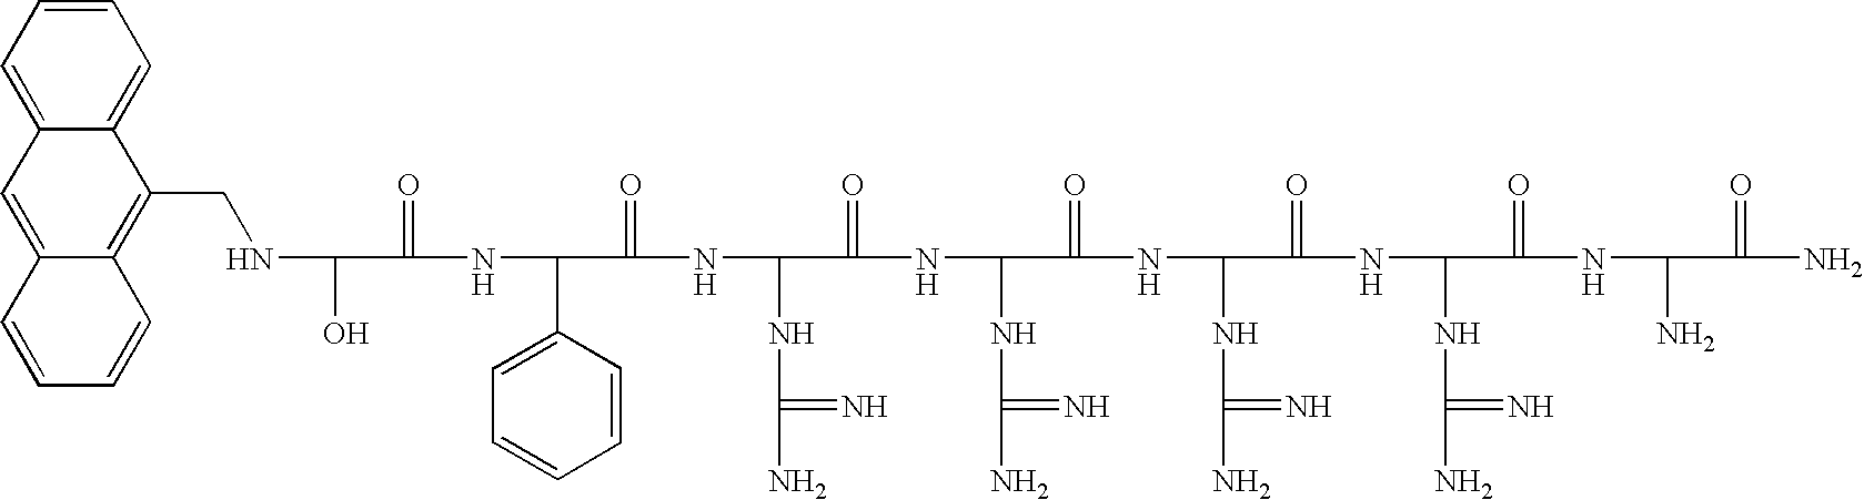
C1(CNC(O)C(=O)NC(C2=CC=CC=C2)C(=O)NC(NC(N)=N)C(=O)NC(NC(N)=N)C(=O)NC(NC(N)=N)C(=O)NC(NC(N)=N)C(=O)NC(N)C(=O)N)=C2C(=CC3=CC=CC=C13)C=CC=C2
